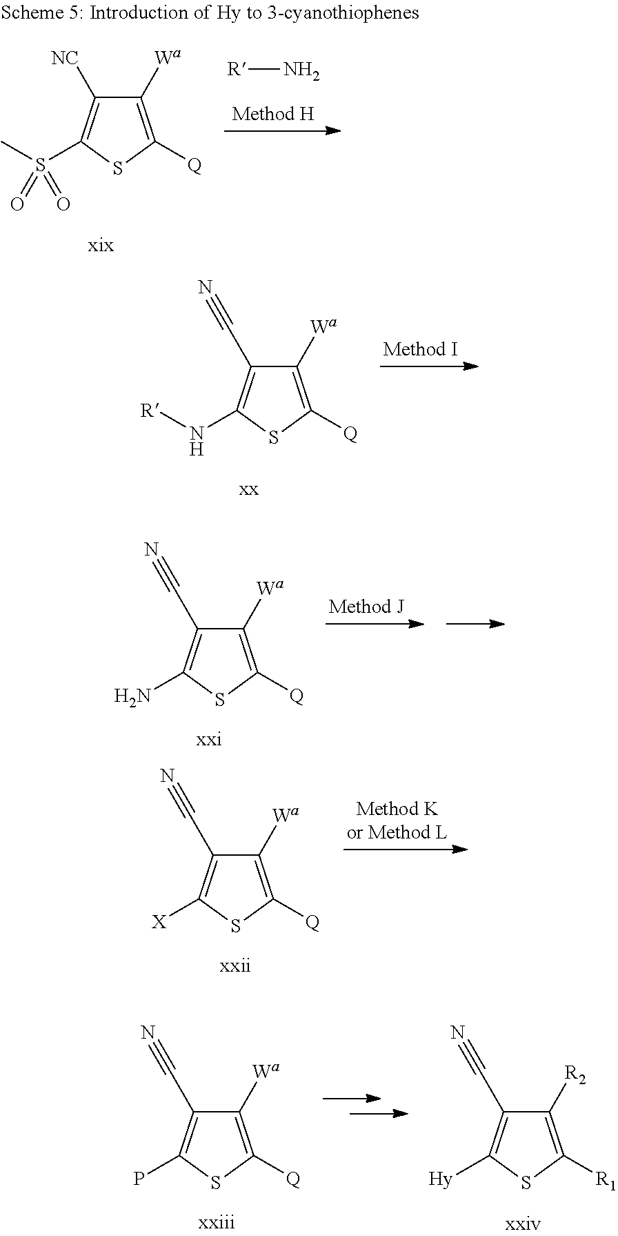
C1([Wa])=C([Q])SC(S(C)(=O)=O)=C1[NC].[R]N.C1([Wa])=C([Q])SC(N[R])=C1C#N.C1([Wa])=C([Q])SC(N)=C1C#N.C1([Wa])=C([Q])SC([X])=C1C#N.C1([Wa])=C([Q])SC(P)=C1C#N.C1([R2])=C([R1])SC([Hy])=C1C#N
